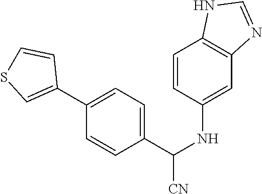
C1(C(NC2=CC3=C(C=C2)NC=N3)[CN])=CC=C(C2=CSC=C2)C=C1
